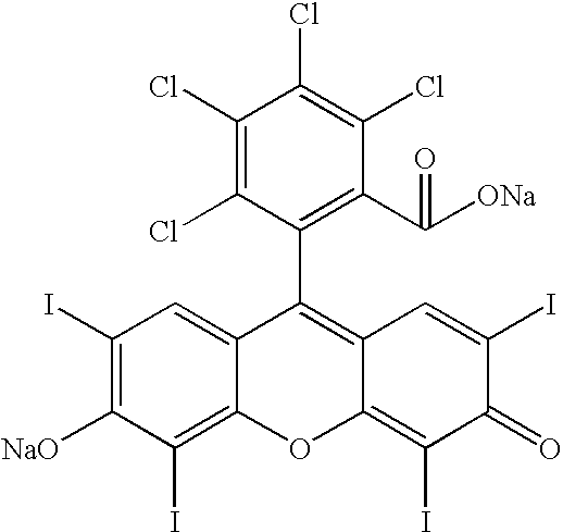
C1(Cl)=C(Cl)C(C2=C3C(=C(I)C(=O)C(I)=C3)OC3=C(I)C([NaO])=C(I)C=C23)=C(C([ONa])=O)C(Cl)=C1Cl
